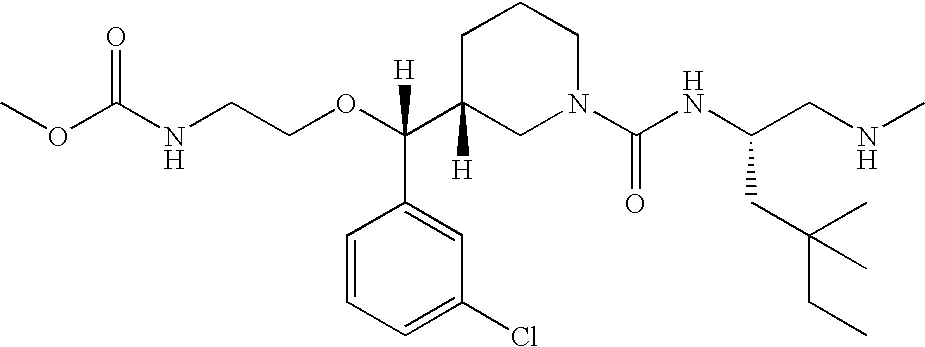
O=C(NCCOC(C1([H])CN(C(NC(CNC)CC(CC)(C)C)=O)CCC1)(C1=CC(Cl)=CC=C1)[H])OC
